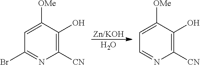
C1=C([OMe])C(O)=C([CN])N=C1Br.C1=C([OMe])C(O)=C([CN])N=C1.[Zn/KOH].O
